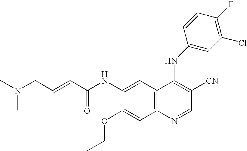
C1(NC(=O)C=CCN(C)C)=CC2=C(C=C1OCC)N=CC([CN])=C2NC1=CC(Cl)=C(F)C=C1
